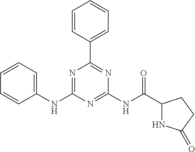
C1(NC2=NC(C3=CC=CC=C3)=NC(NC(C3NC(=O)CC3)=O)=N2)=CC=CC=C1
